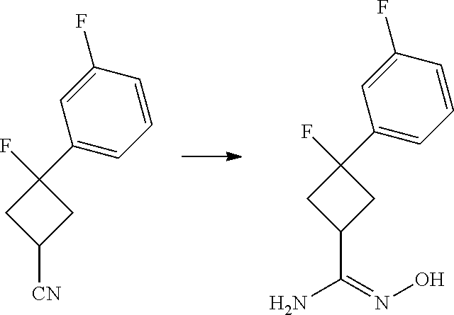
C1C([CN])CC1(F)C1=CC=CC(F)=C1.C1C(C(=NO)N)CC1(F)C1=CC=CC(F)=C1
